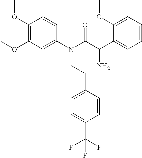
C1(N(C(C(C2=CC=CC=C2OC)N)=O)CCC2=CC=C(C(F)(F)F)C=C2)=CC(OC)=C(OC)C=C1
